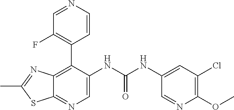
C12=C(C3=C(F)C=NC=C3)C(NC(NC3=CC(Cl)=C(OC)N=C3)=O)=CN=C1SC(C)=N2
